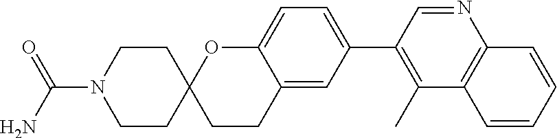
C1CN(C(N)=O)CCC12CCC1=CC(C3=C(C)C4=C(N=C3)C=CC=C4)=CC=C1O2
